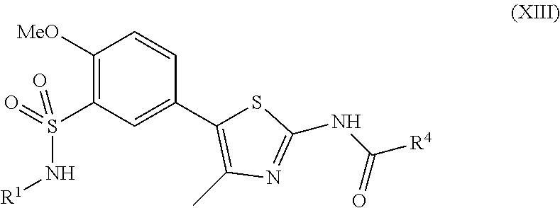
C1([MeO])=C(S(N[R1])(=O)=O)C=C(C2=C(C)N=C(NC(=O)[R4])S2)C=C1
